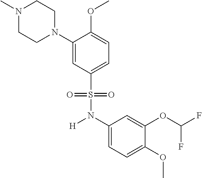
N1(C)CCN(C2=CC(S(N(C3=CC=C(OC)C(OC(F)F)=C3)[H])(=O)=O)=CC=C2OC)CC1
